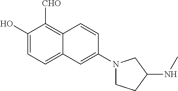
C1(O)=CC=C2C(=C1[CHO])C=CC(N1CCC(NC)C1)=C2
